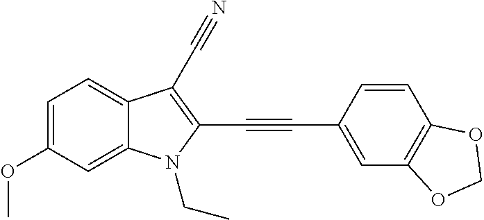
C1=C(OC)C=C2C(=C1)C(C#N)=C(C#CC1=CC3=C(C=C1)OCO3)N2CC
